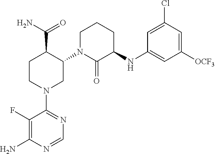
C1(F)=C(N)N=CN=C1N1CC(N2C(=O)C(NC3=CC([OCF3])=CC(Cl)=C3)CCC2)C(C(N)=O)CC1
